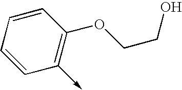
C1=CC=CC(->C)=C1OCCO
